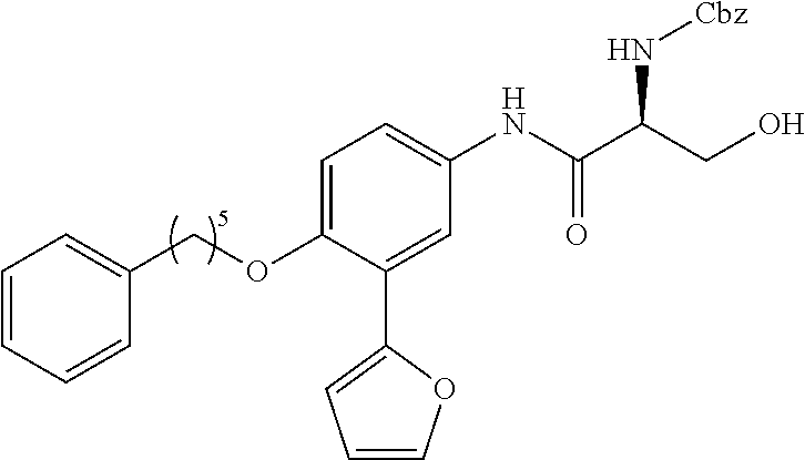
C1=C(OCC2=CC=CC=C2)C(C2=CC=CO2)=CC(NC(C(CO)N[Cbz])=O)=C1
